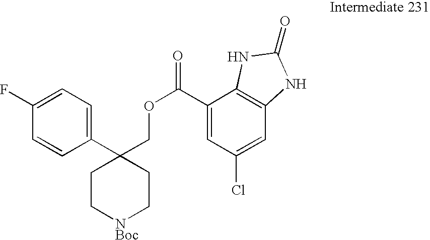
C1(C2(COC(=O)C3=CC(Cl)=CC4=C3NC(=O)N4)CC[NBoc]CC2)=CC=C(F)C=C1
